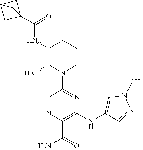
C12(C(=O)NC3C(C)N(C4=NC(NC5=CN(C)N=C5)=C(C(=O)N)N=C4)CCC3)CC(C1)C2
